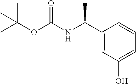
C1(C(NC(OC(C)(C)C)=O)C)=CC(O)=CC=C1
